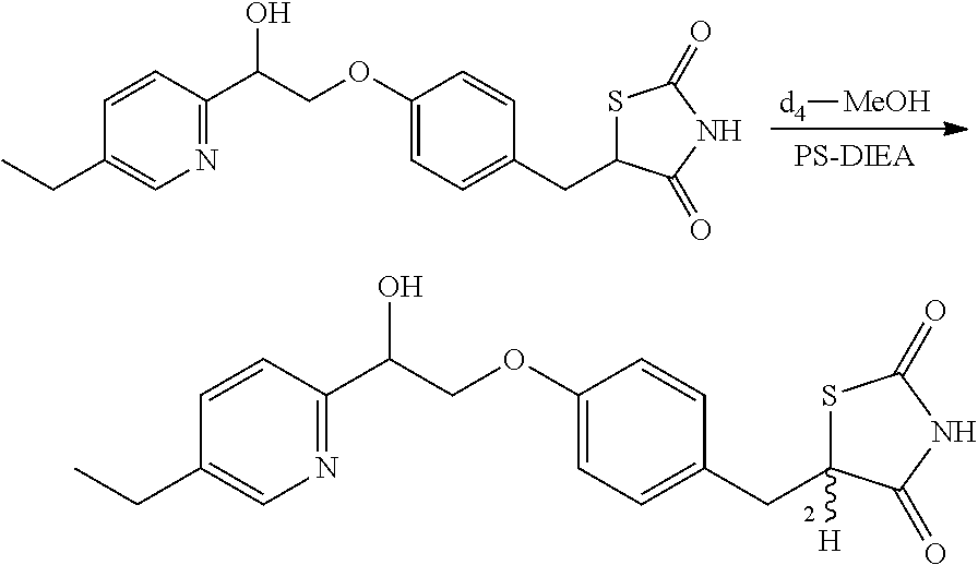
C1=CC(C(COC2=CC=C(CC3([H])SC(=O)NC3=O)C=C2)O)=NC=C1CC.[d4][MeOH].C1=CC(C(COC2=CC=C(CC3SC(=O)NC3=O)C=C2)O)=NC=C1CC
